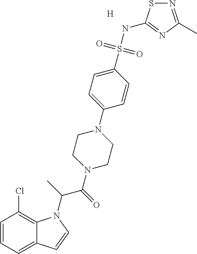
[H].C1=CC=C2C(=C1Cl)N(C(C)C(=O)N1CCN(C3=CC=C(S(NC4=NC(C)=NS4)(=O)=O)C=C3)CC1)C=C2
